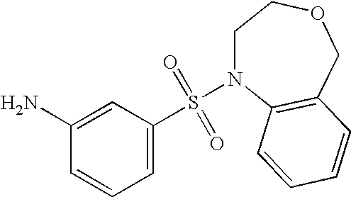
C1(N)=CC(S(=O)(=O)N2CCOCC3=C2C=CC=C3)=CC=C1
